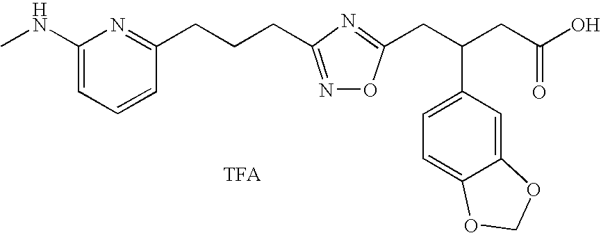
CNC1=CC=CC(CCCC2=NOC(CC(C3=CC=C4C(=C3)OCO4)CC(=O)O)=N2)=N1.[TFA]
